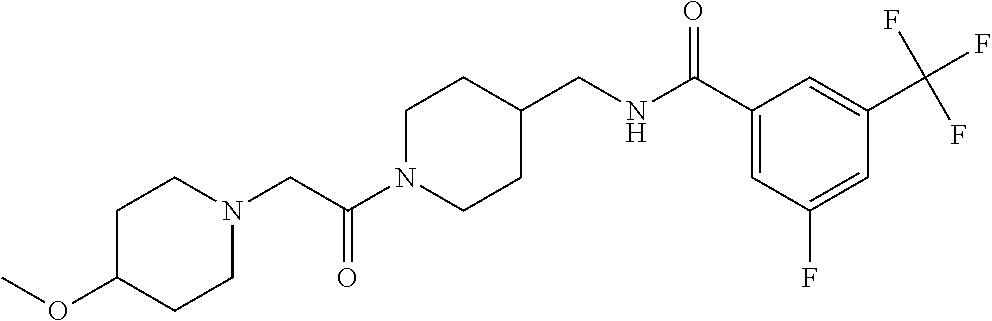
C1N(C(CN2CCC(OC)CC2)=O)CCC(CNC(C2=CC(F)=CC(C(F)(F)F)=C2)=O)C1
